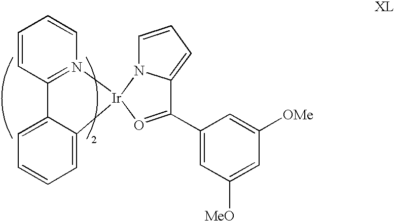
C1=CC2=N(C=C1)[Ir]1(C3=CC=CC=C23)N2C(=CC=C2)C(C2=CC([MeO])=CC([OMe])=C2)=O1
